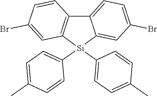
C12=C([Si](C3=CC=C(C)C=C3)(C3=CC=C(C)C=C3)C3=CC(Br)=CC=C13)C=C(Br)C=C2
